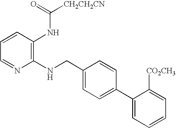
C1(NCC2=CC=C(C3=CC=CC=C3[CO2CH3])C=C2)=C(NC([CH2CH2CN])=O)C=CC=N1
